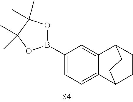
C1=C2C(=CC=C1B1OC(C)(C)C(C)(C)O1)C1CCC2CC1
